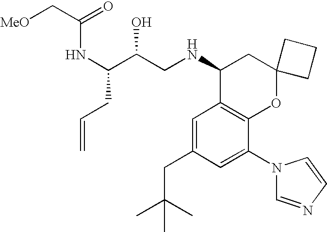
N(C(C(CNC1C2=C(OC3(C1)CCC3)C(N1C=NC=C1)=CC(CC(C)(C)C)=C2)O)CC=C)C(C[MeO])=O
